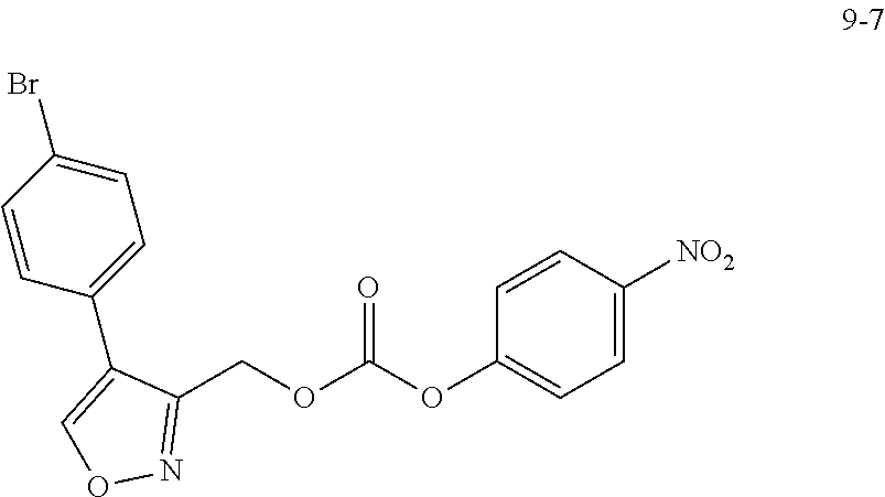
C1(COC(OC2=CC=C([NO2])C=C2)=O)=NOC=C1C1=CC=C(Br)C=C1
